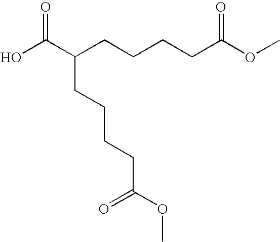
C(C(CCCCC(OC)=O)CCCCC(OC)=O)(O)=O
